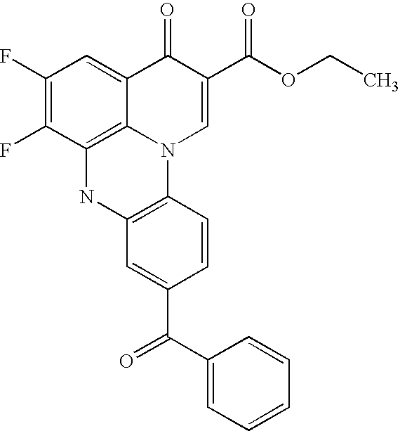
C12=C3C(=CC(F)=C1F)C(=O)C(C(OCC)=O)=CN3C1=C(N2)C=C(C(C2=CC=CC=C2)=O)C=C1
